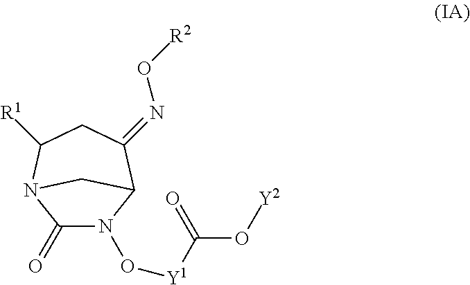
C1(=O)N(O[Y1]C(O[Y2])=O)C2C(=NO[R2])CC([R1])N1C2
